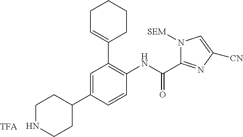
N1CCC(C2=CC(C3=CCCCC3)=C(NC(C3=NC([CN])=CN3[SEM])=O)C=C2)CC1.[TFA]
